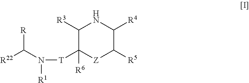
C1([R3])C([T]N(C([R])[R22])[R1])([R6])[Z]C([R5])C([R4])N1
